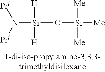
[Si](O[Si]([Me])([Me])[Me])([H])([H])N([Pri])[Pri]
